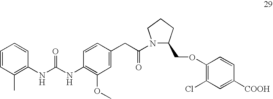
C1=CC(C)=C(NC(NC2=C(OC)C=C(CC(N3C(COC4=C(Cl)C=C([COOH])C=C4)CCC3)=O)C=C2)=O)C=C1
